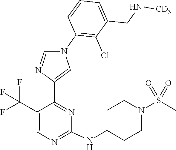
C1(NC2CCN(S(=O)(=O)C)CC2)=NC=C(C(F)(F)F)C(C2=CN(C3=C(Cl)C(CN[CD3])=CC=C3)C=N2)=N1
